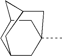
C12CC3(C)CC(C1)CC(C3)C2
